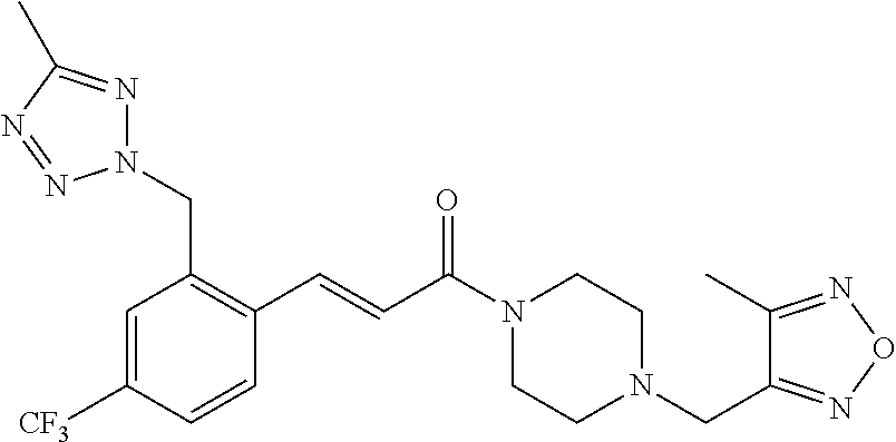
C1=C([CF3])C=CC(C=CC(N2CCN(CC3=NON=C3C)CC2)=O)=C1CN1N=C(C)N=N1
